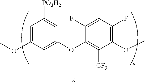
C1=C(OC)C=C(OC2=C([CF3])C(OC)=C(F)C=C2F)C=C1[PO3H2]
